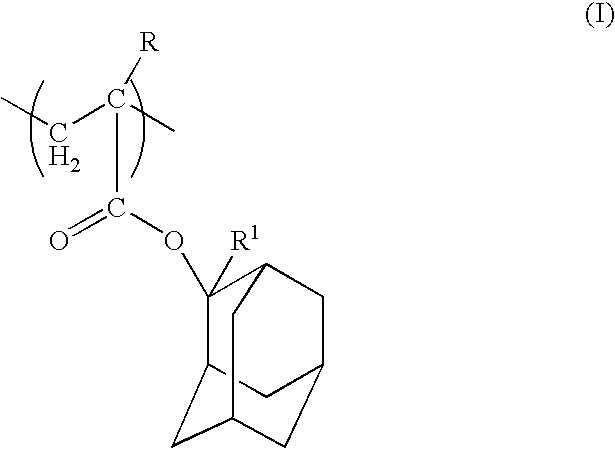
C1([R1])(OC(=O)C(C)(CC)[R])C2CC3CC(CC1C3)C2
